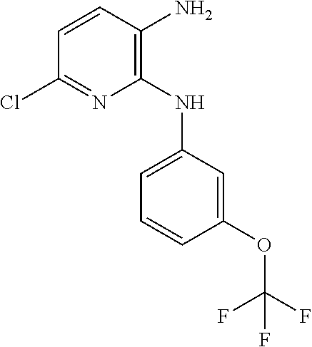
C1(Cl)=NC(NC2=CC=CC(OC(F)(F)F)=C2)=C(N)C=C1
